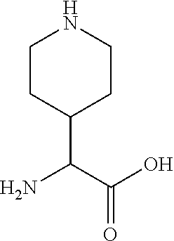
C1CC(C(N)C(O)=O)CCN1
